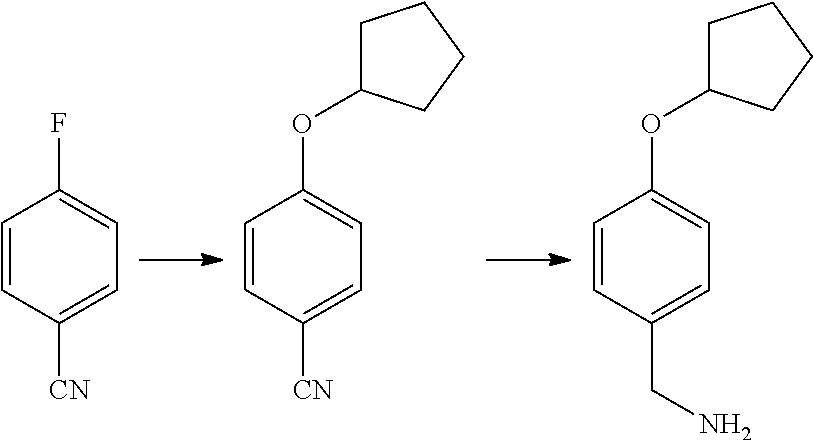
C1=CC([CN])=CC=C1F.C1=CC([CN])=CC=C1OC1CCCC1.C1=CC(CN)=CC=C1OC1CCCC1
